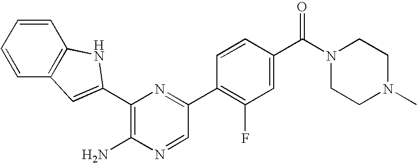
C1(N)=C(C2=CC3=C(C=CC=C3)N2)N=C(C2=C(F)C=C(C(N3CCN(C)CC3)=O)C=C2)C=N1
